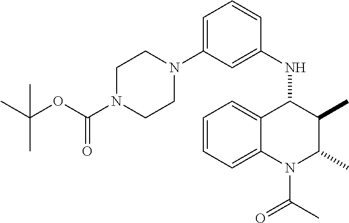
C1=CC=C2C(=C1)C(NC1=CC(N3CCN(C(OC(C)(C)C)=O)CC3)=CC=C1)C(C)C(C)N2C(=O)C
